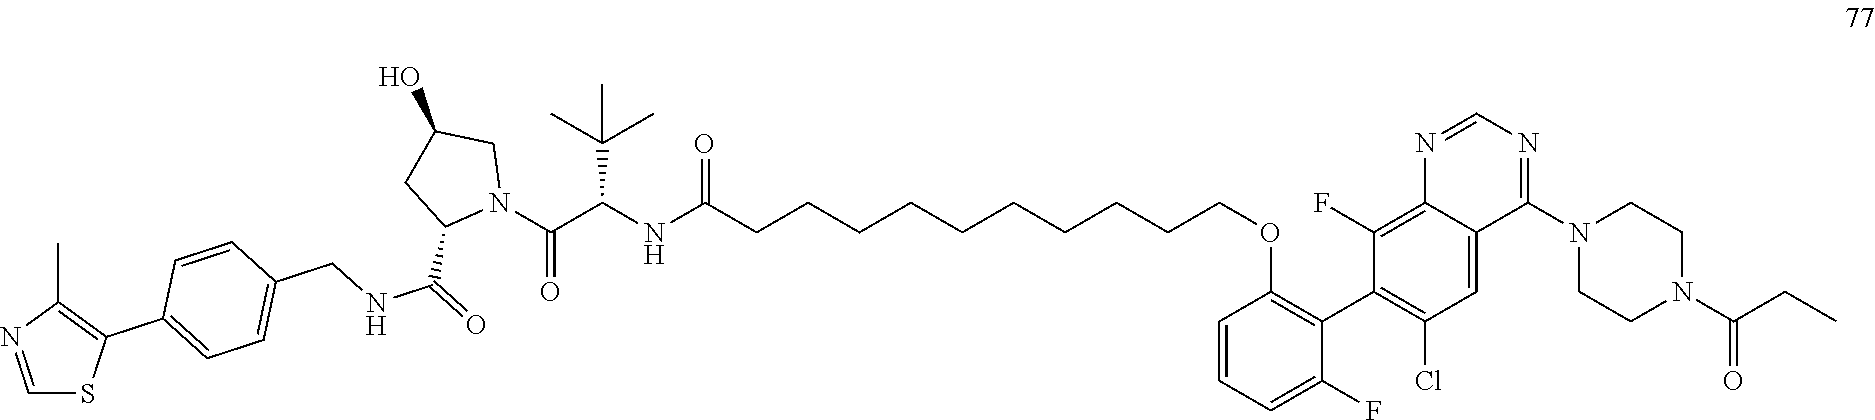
N1=CSC(C2=CC=C(CNC(=O)C3CC(O)CN3C(C(C(C)(C)C)NC(CCCCCCCCCCOC3=C(C4=C(Cl)C=C5C(=C4F)N=CN=C5N4CCN(C(=O)CC)CC4)C(F)=CC=C3)=O)=O)C=C2)=C1C
